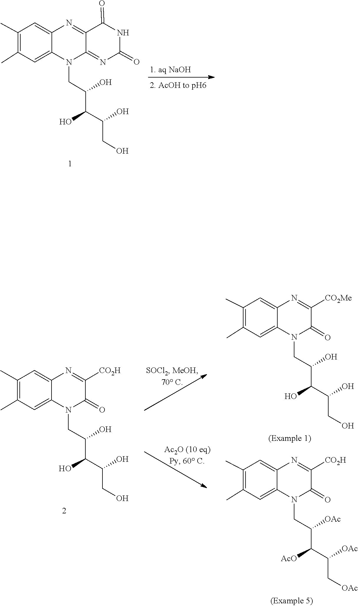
C(CO)(C(O)C(CN1C2=NC(=O)NC(=O)C2=NC2=CC(C)=C(C)C=C12)O)O.C(C(CO)O)(O)C(CN1C(=O)C([CO2Me])=NC2=CC(C)=C(C)C=C12)O.C(C(C[OAc])[OAc])(C(CN1C(=O)C([CO2H])=NC2=CC(C)=C(C)C=C12)[OAc])[AcO].C(CO)(C(O)C(CN1C(=O)C([CO2H])=NC2=CC(C)=C(C)C=C12)O)O
